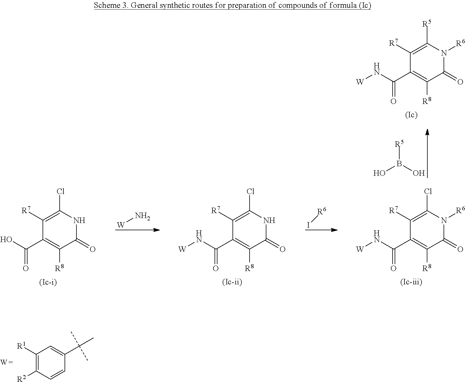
C1([R1])=C([R2])C=CC(C(C)(C)C)=C1.C1([R7])=C([R5])N([R6])C(=O)C([R8])=C1C(N[W])=O.OB(O)[R5].[W]N.C1([R7])=C(Cl)NC(=O)C([R8])=C1C(O)=O.C1([R7])=C(Cl)NC(=O)C([R8])=C1C(N[W])=O.C1([R7])=C(Cl)N([R6])C(=O)C([R8])=C1C(N[W])=O.I[R6]
